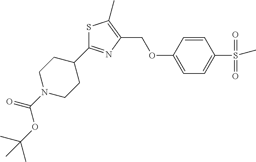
C1=CC(OCC2=C(C)SC(C3CCN(C(OC(C)(C)C)=O)CC3)=N2)=CC=C1S(=O)(=O)C
